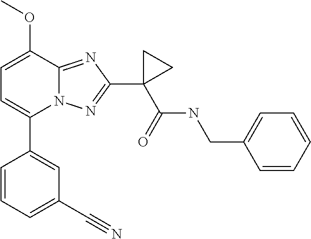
C1=C(OC)C2=NC(C3(C(=O)NCC4=CC=CC=C4)CC3)=NN2C(C2=CC(C#N)=CC=C2)=C1
